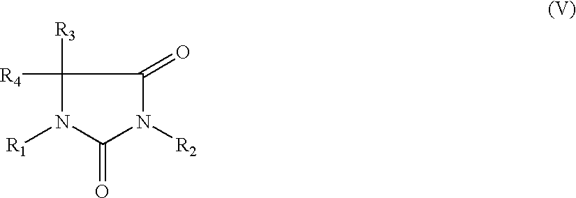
C1(=O)N([R2])C(=O)N([R1])C1([R3])[R4]
